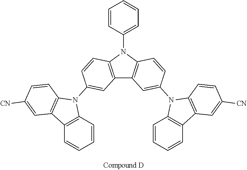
C12=C(N(C3=CC=CC=C3)C3=C1C=C(N1C4=C(C=CC=C4)C4=C1C=CC([CN])=C4)C=C3)C=CC(N1C3=C(C=CC=C3)C3=C1C=CC([CN])=C3)=C2
